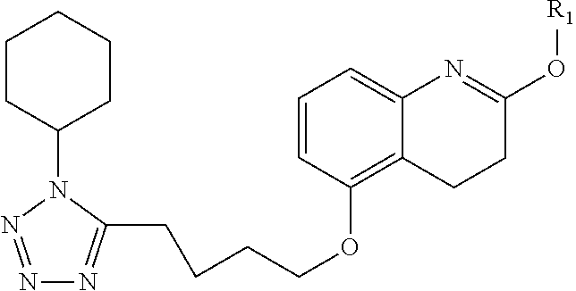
C1=CC(OCCCCC2=NN=NN2C2CCCCC2)=C2C(=C1)N=C(O[R1])CC2
